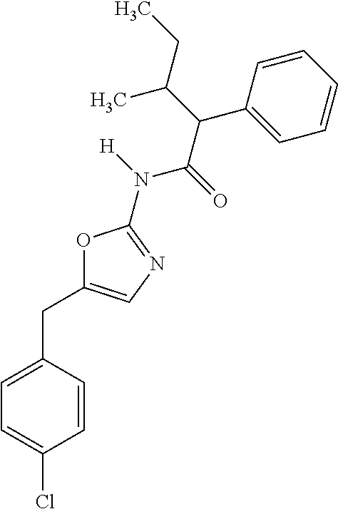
O1C(CC2=CC=C(Cl)C=C2)=CN=C1N([H])C(=O)C(C(CC)C)C1=CC=CC=C1
